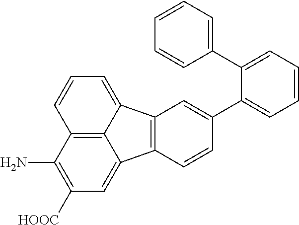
C12=C3C(=CC([HOOC])=C1N)C1=C(C3=CC=C2)C=C(C2=CC=CC=C2C2=CC=CC=C2)C=C1
